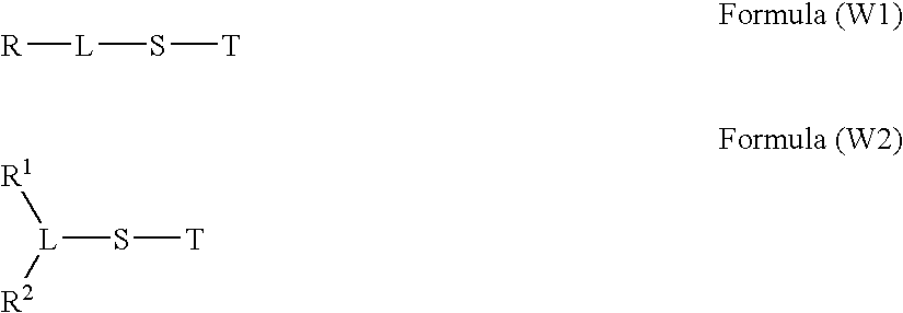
[L]([R])S[T].S([L]([R1])[R2])[T]
